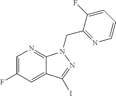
C1=C(F)C=C2C(=N1)N(CC1=NC=CC=C1F)N=C2I
